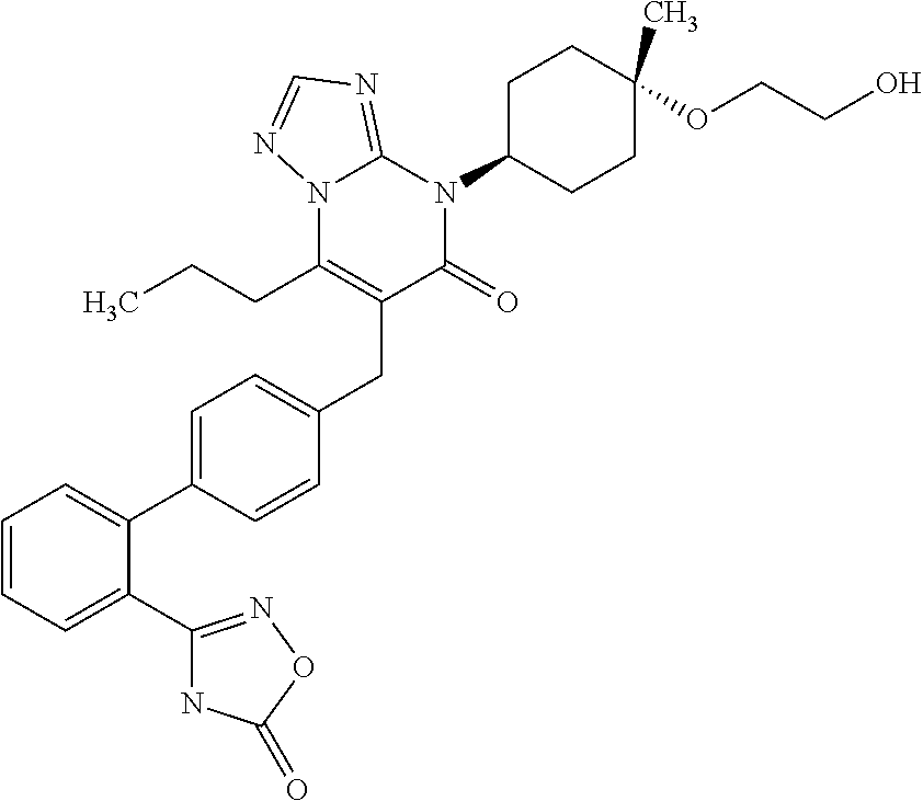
C1=C(C2=CC=CC=C2C2=NOC(=O)N2)C=CC(CC2=C(CCC)N3C(=NC=N3)N(C3CCC(C)(OCCO)CC3)C2=O)=C1
